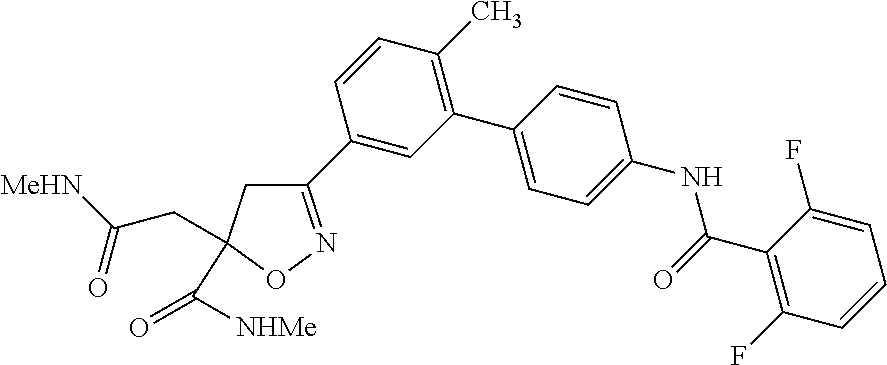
C1(C2=CC(C3=CC=C(NC(C4=C(F)C=CC=C4F)=O)C=C3)=C(C)C=C2)=NOC(C(=O)[NHMe])(CC(=O)[MeHN])C1
